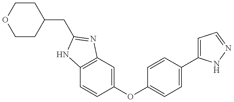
C1(CC2=NC3=C(C=CC(OC4=CC=C(C5=CC=NN5)C=C4)=C3)N2)CCOCC1
